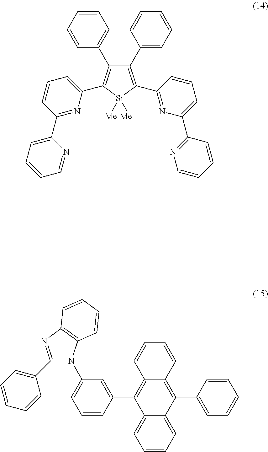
C1(C2=CC=CC=C2)=C(C2=NC(C3=NC=CC=C3)=CC=C2)[Si]([Me])([Me])C(C2=CC=CC(C3=CC=CC=N3)=N2)=C1C1=CC=CC=C1.C1(C2=CC=CC=C2)=NC2=C(N1C1=CC=CC(C3=C4C(=C(C5=CC=CC=C5)C5=CC=CC=C35)C=CC=C4)=C1)C=CC=C2
